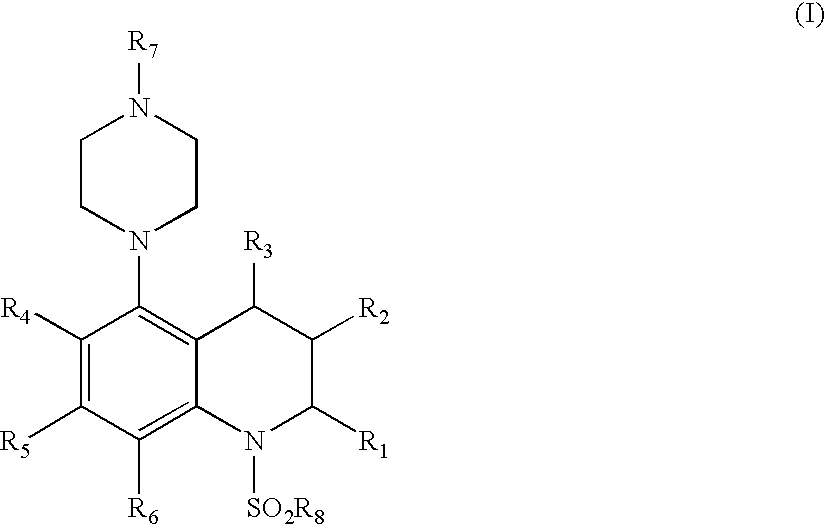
C1CN(C2=C3C(=C([R6])C([R5])=C2[R4])N([SO2R8])C([R1])C([R2])C3[R3])CCN1[R7]
